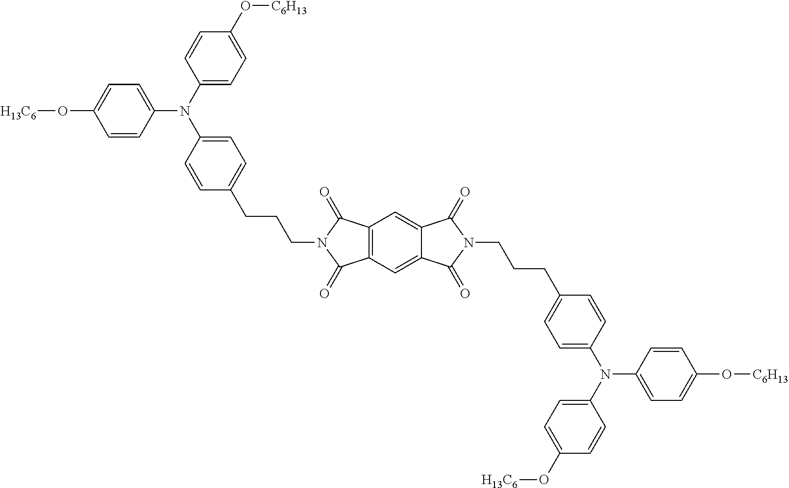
C12=C(C=C3C(=C1)C(=O)N(CCCC1=CC=C(N(C4=CC=C(O[H13C6])C=C4)C4=CC=C(O[C6H13])C=C4)C=C1)C3=O)C(=O)N(CCCC1=CC=C(N(C3=CC=C(O[C6H13])C=C3)C3=CC=C(O[H13C6])C=C3)C=C1)C2=O
